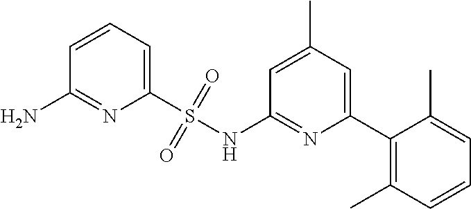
C1=CC=C(S(NC2=NC(C3=C(C)C=CC=C3C)=CC(C)=C2)(=O)=O)N=C1N
